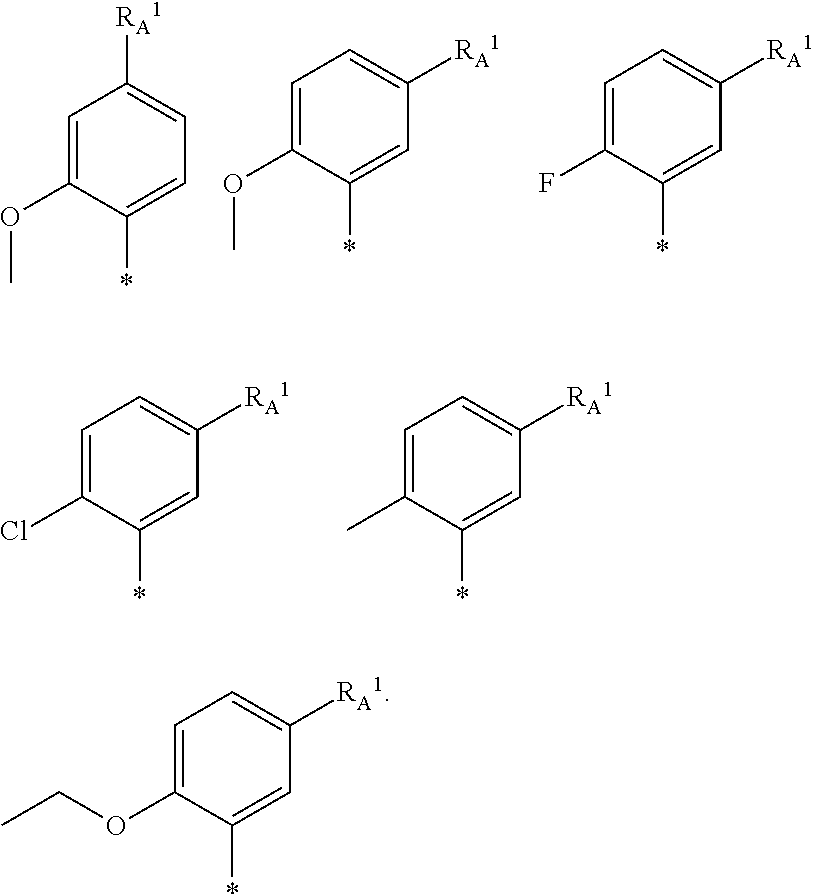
C1=C(OC)C(*)=CC=C1[RA1].C1=C(OC)C(*)=CC([RA1])=C1.C1=C(F)C(*)=CC([RA1])=C1.C1=C(Cl)C(*)=CC([RA1])=C1.C1=C(C)C(*)=CC([RA1])=C1.C1=C(OCC)C(*)=CC([RA1])=C1
